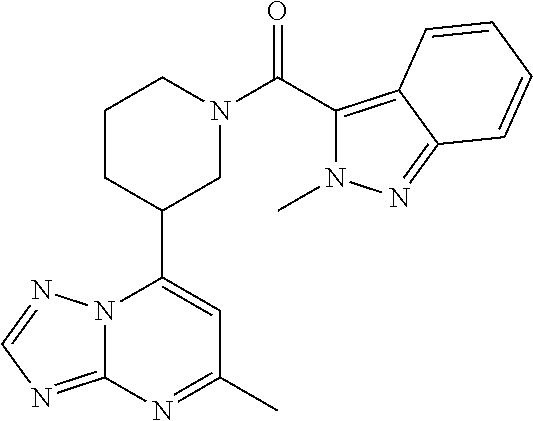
N12C(=NC=N1)N=C(C)C=C2C1CN(C(=O)C2=C3C(=NN2C)C=CC=C3)CCC1
